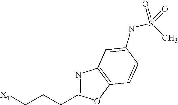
[X1]CCCC1=NC2=C(O1)C=CC(NS(C)(=O)=O)=C2
